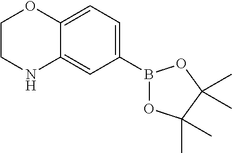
C1(B2OC(C)(C)C(C)(C)O2)=CC=C2C(=C1)NCCO2
